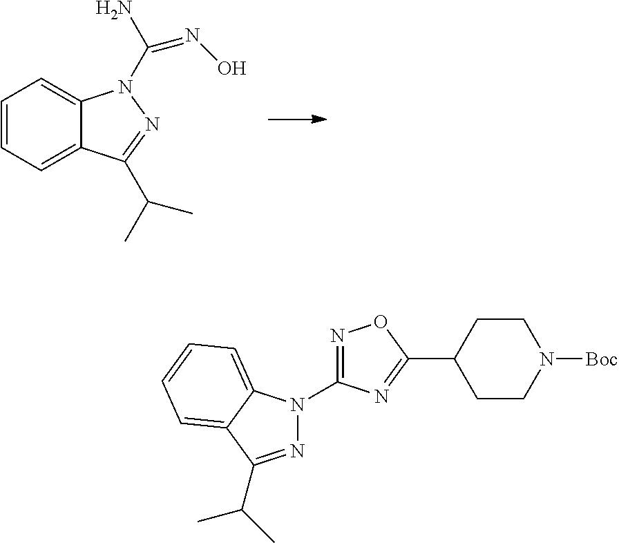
C1=CC=C2C(=C1)N(C(N)=NO)N=C2C(C)C.N1=C(C(C)C)C2=CC=CC=C2N1C1=NOC(C2CCN([Boc])CC2)=N1
